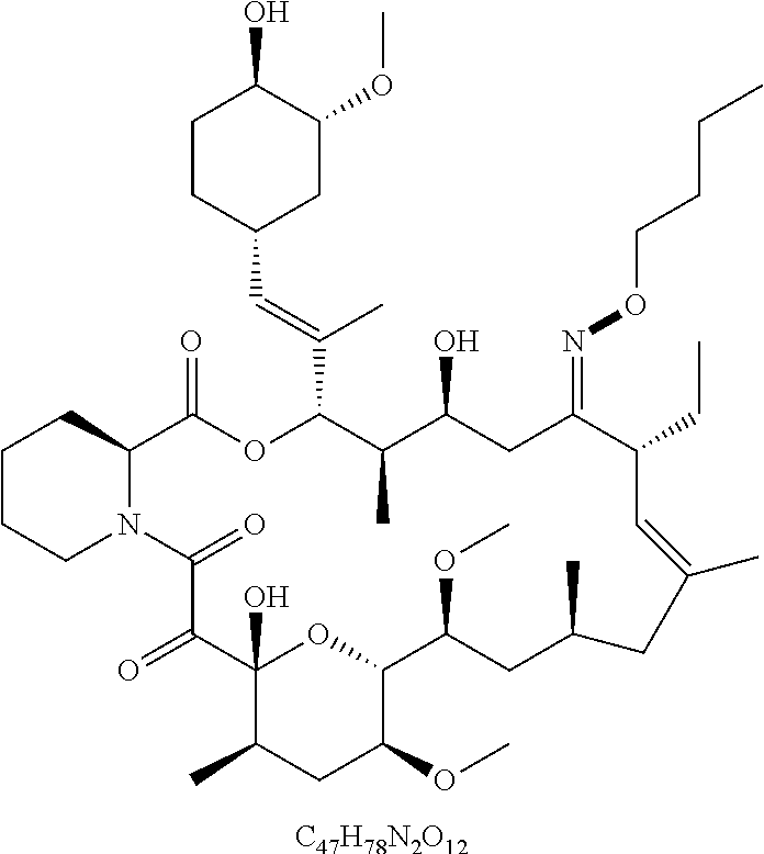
C1CCN2C(C1)C(=O)OC(C(=CC1CC(OC)C(O)CC1)C)C(C)C(O)CC(=NOCCCC)C(CC)C=C(C)CC(C)CC(OC)C1OC(O)(C(=O)C2=O)C(C)CC1OC.[C47H78N2O12]
